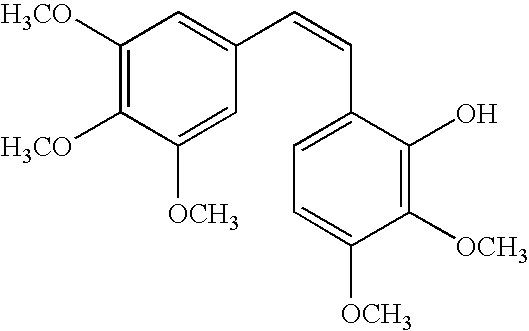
C1([H3CO])=C([H3CO])C([OCH3])=CC(C=CC2=CC=C([OCH3])C([OCH3])=C2O)=C1
